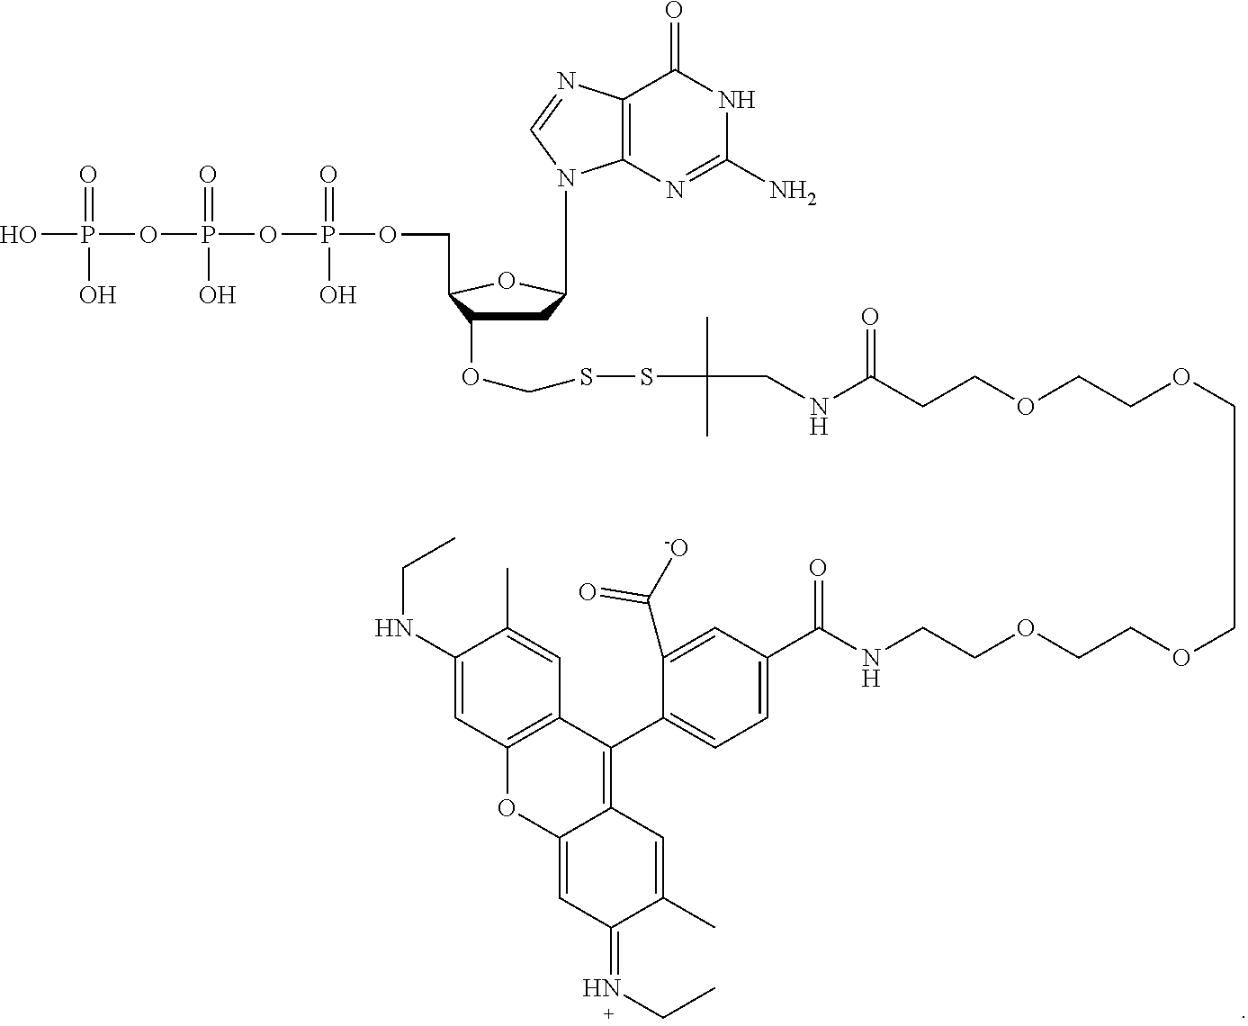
C1C(N2C3=C(N=C2)C(=O)NC(N)=N3)OC(COP(OP(OP(O)(=O)O)(=O)O)(=O)O)C1OCSSC(CNC(=O)CCOCCOCCOCCOCCNC(C1=CC=C(C2=C3C(=CC(=NCC)C(C)=C3)OC3=C2C=C(C)C(NCC)=C3)C(C([-O])=O)=C1)=O)(C)C
